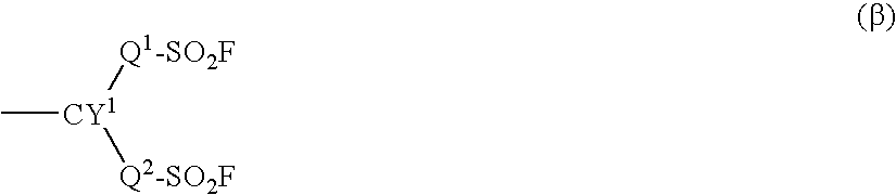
C[CY1]([Q1-SO2F])[Q2-SO2F]
